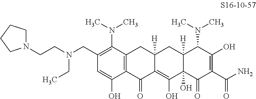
C1=C(O)C2=C(C(N(C)C)=C1CN(CCN1CCCC1)CC)CC1([H])C(=C(O)C3(O)C([H])(C1)C(N(C)C)C(O)=C(C(N)=O)C3=O)C2=O
